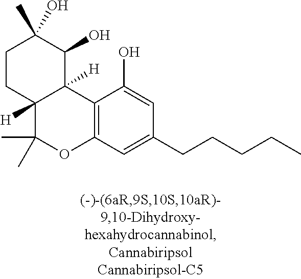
C1CC2([H])C([H])(C(O)C1(C)O)C1=C(OC2(C)C)C=C(CCCCC)C=C1O
